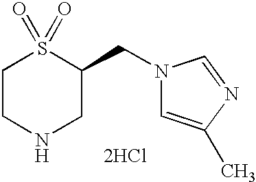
C1CNCC(CN2C=C(C)N=C2)S1(=O)=O.[2HCl]
